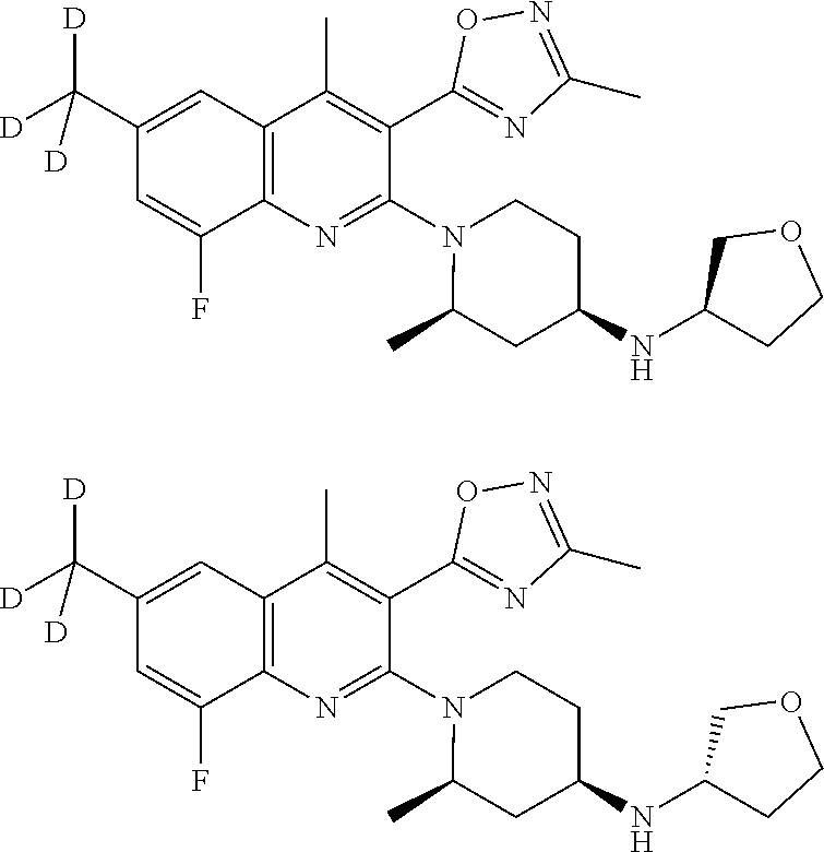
C12=C(C=C(C([D])([D])[D])C=C1F)C(C)=C(C1=NC(C)=NO1)C(N1C(C)CC(NC3CCOC3)CC1)=N2.C12=C(C=C(C([D])([D])[D])C=C1F)C(C)=C(C1=NC(C)=NO1)C(N1C(C)CC(NC3CCOC3)CC1)=N2
